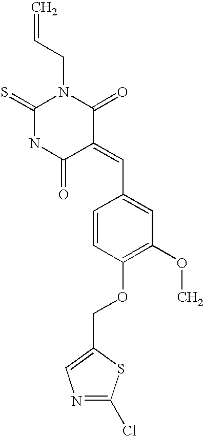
C=CCN1C(=S)NC(=O)C(=CC2=CC(OC)=C(OCC3=CN=C(Cl)S3)C=C2)C1=O
